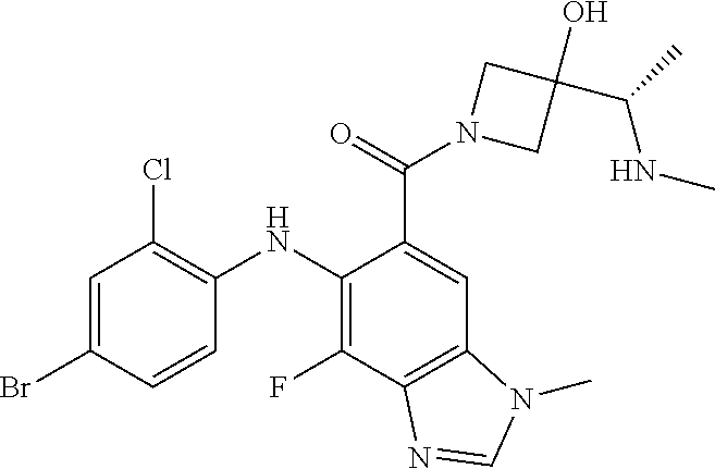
C1=C(Br)C=CC(NC2=C(F)C3=C(C=C2C(=O)N2CC(C(C)NC)(O)C2)N(C)C=N3)=C1Cl
